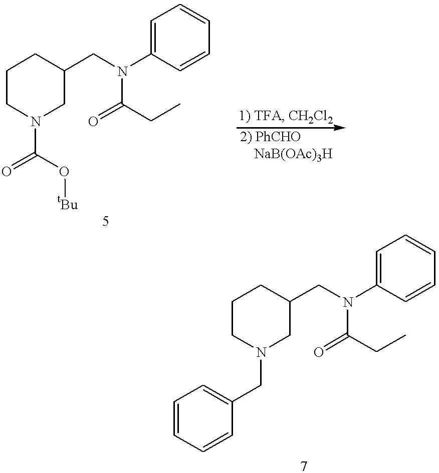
C1CN(C(=O)O[tBu])CC(CN(C2=CC=CC=C2)C(=O)CC)C1.C1CN(CC2=CC=CC=C2)CC(CN(C2=CC=CC=C2)C(=O)CC)C1
